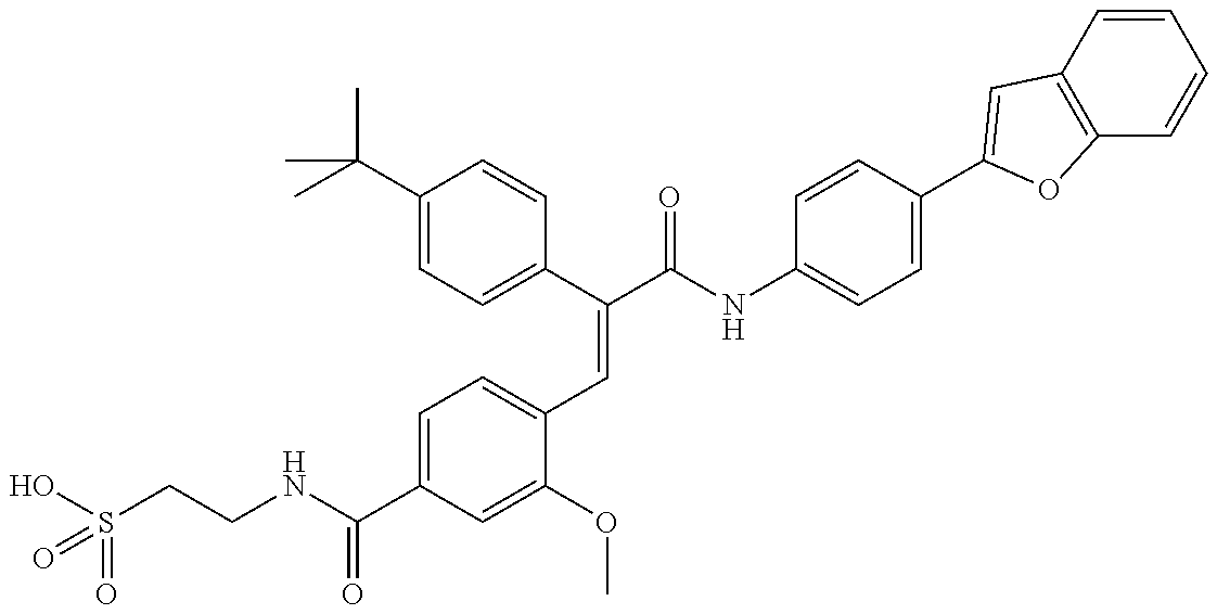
OS(CCNC(C1=CC=C(C=C(C(NC2=CC=C(C3=CC4=C(C=CC=C4)O3)C=C2)=O)C2=CC=C(C(C)(C)C)C=C2)C(OC)=C1)=O)(=O)=O
